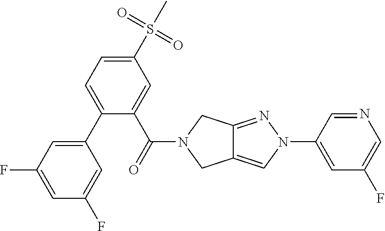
C1(C2=CC=C(S(=O)(C)=O)C=C2C(=O)N2CC3=CN(C4=CC(F)=CN=C4)N=C3C2)=CC(F)=CC(F)=C1
